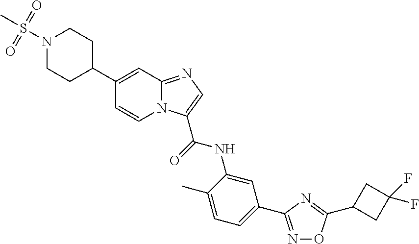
C1=CN2C(=NC=C2C(=O)NC2=CC(C3=NOC(C4CC(F)(F)C4)=N3)=CC=C2C)C=C1C1CCN(S(=O)(=O)C)CC1
